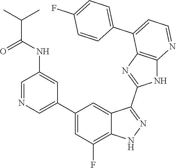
C1=NC=C(C2=CC(F)=C3C(=C2)C(C2=NC4=C(N2)N=CC=C4C2=CC=C(F)C=C2)=NN3)C=C1NC(C(C)C)=O
